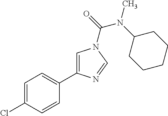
C1=C(Cl)C=CC(C2=CN(C(=O)N(C3CCCCC3)C)C=N2)=C1
